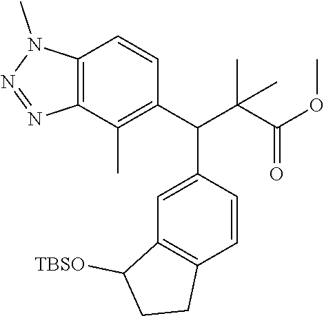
C12=C(C=CC(C(C(C(=O)OC)(C)C)C3=C(C)C4=C(C=C3)N(C)N=N4)=C1)CCC2[TBSO]
